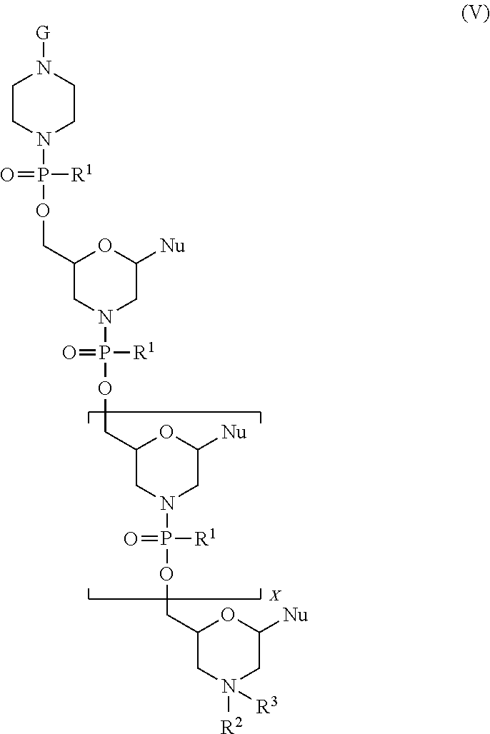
C1CN(P(OCC2CN(P(OCC3CN(P(OCC4CN([R2])([R3])CC([Nu])O4)([R1])=O)CC([Nu])O3)([R1])=O)CC([Nu])O2)([R1])=O)CCN1[G]
